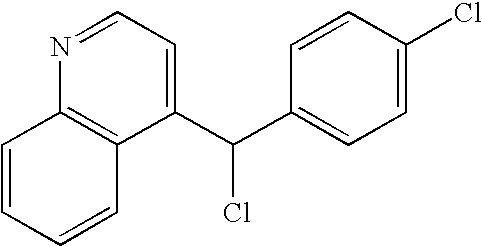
C1(C(C2=CC=C(Cl)C=C2)Cl)=CC=NC2=C1C=CC=C2
